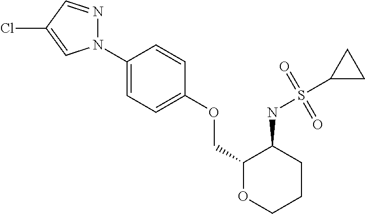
C1(N2N=CC(Cl)=C2)=CC=C(OCC2OCCCC2NS(=O)(=O)C2CC2)C=C1
